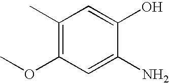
C1(C)=C(OC)C=C(N)C(O)=C1
